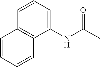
C12=C(C(NC(C)=O)=CC=C1)C=CC=C2
